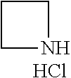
C1NCC1.Cl
